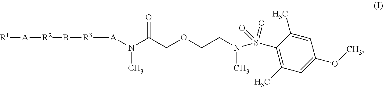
[R1][A][R2]B[R3][A]N(C(COCCN(C)S(C1=C(C)C=C(OC)C=C1C)(=O)=O)=O)C
